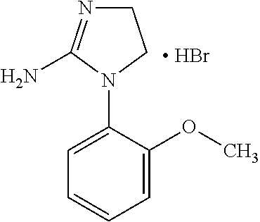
C1=C(OC)C(N2CCN=C2N)=CC=C1.[ HBr]
